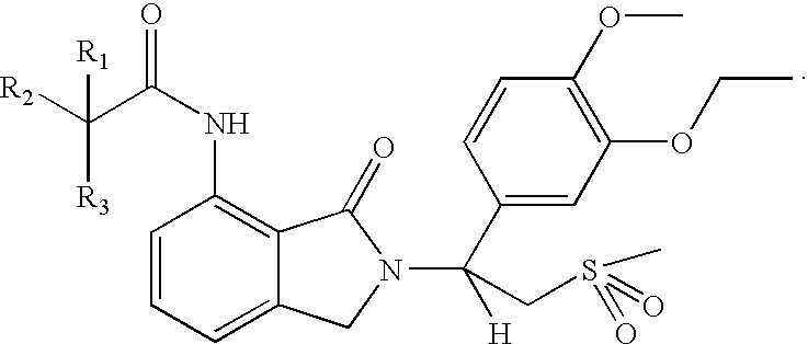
C1=CC=C2C(=C1NC(=O)C([R2])([R1])[R3])C(=O)N(C(C1=CC(OCC)=C(OC)C=C1)(CS(C)(=O)=O)[H])C2
